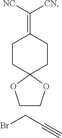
C1(=C([CN])[NC])CCC2(CC1)OCCO2.BrCC#C
